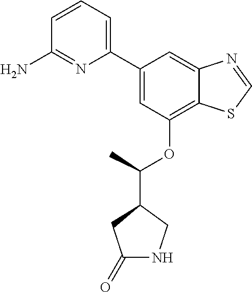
C1=C(C2=CC=CC(N)=N2)C=C2C(=C1OC(C1CC(=O)NC1)C)SC=N2
